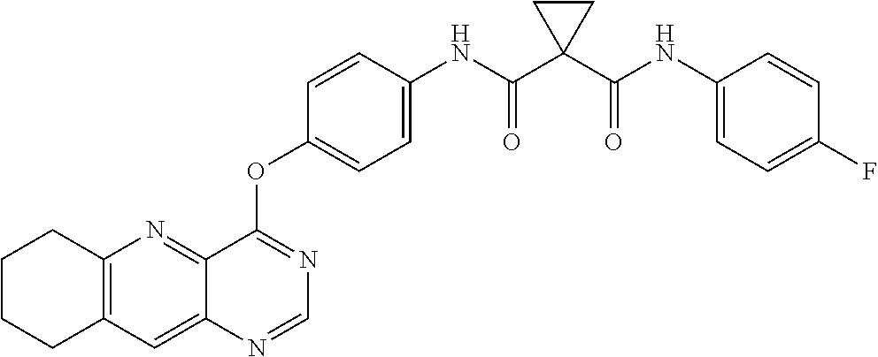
C12=NC3=C(C=C1N=CN=C2OC1=CC=C(NC(C2(C(NC4=CC=C(F)C=C4)=O)CC2)=O)C=C1)CCCC3
